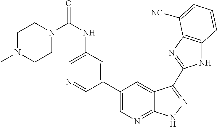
C1(C2=CN=C3C(=C2)C(C2=NC4=C(N2)C=CC=C4[NC])=NN3)=CC(NC(=O)N2CCN(C)CC2)=CN=C1
